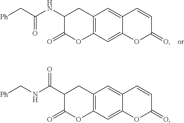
C12=C(C=C3C(=C1)C=CC(=O)O3)OC(=O)C(NC(C[Ph])=O)C2.C12=C(C=C3C(=C1)C=CC(=O)O3)OC(=O)C(C(NC[Ph])=O)C2
